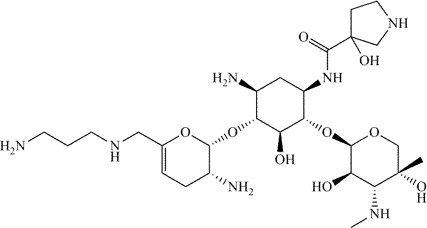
C1(CNCCCN)=CCC(N)C(OC2C(N)CC(NC(=O)C3(O)CCNC3)C(OC3C(O)C(NC)C(C)(O)CO3)C2O)O1
